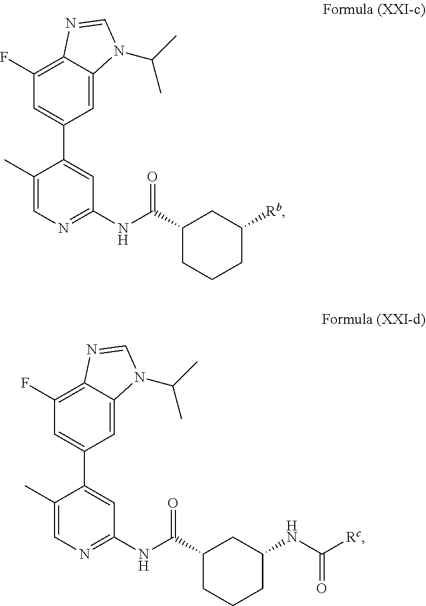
C1(F)=C2C(=CC(C3=CC(NC(C4CCCC([Rb])C4)=O)=NC=C3C)=C1)N(C(C)C)C=N2.C1(F)=C2C(=CC(C3=CC(NC(C4CCCC(NC(=O)[Rc])C4)=O)=NC=C3C)=C1)N(C(C)C)C=N2
